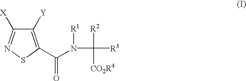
C1([Y])=C(C(=O)N([R1])C([R2])([CO2R4])[R3])SN=C1[X]
